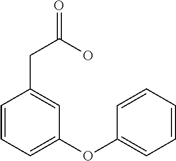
C1=CC=C(OC2=CC=CC=C2)C=C1CC(=O)O
